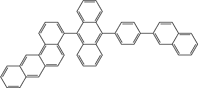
C1=CC(C2=CC3=CC=CC=C3C=C2)=CC=C1C1=C2C(=C(C3=CC=CC4=C5C(=CC=C34)C=C3C(=C5)C=CC=C3)C3=CC=CC=C31)C=CC=C2
